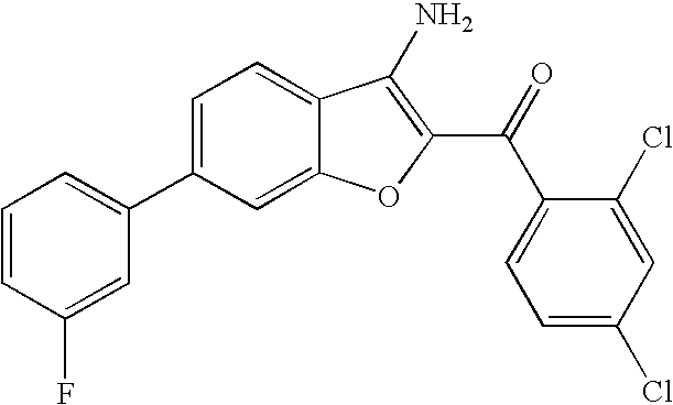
C1=CC(F)=CC(C2=CC=C3C(=C2)OC(C(C2=CC=C(Cl)C=C2Cl)=O)=C3N)=C1
